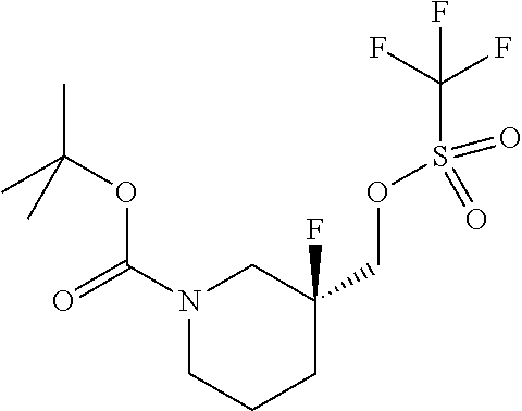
O=C(OC(C)(C)C)N1CCCC(COS(C(F)(F)F)(=O)=O)(F)C1
